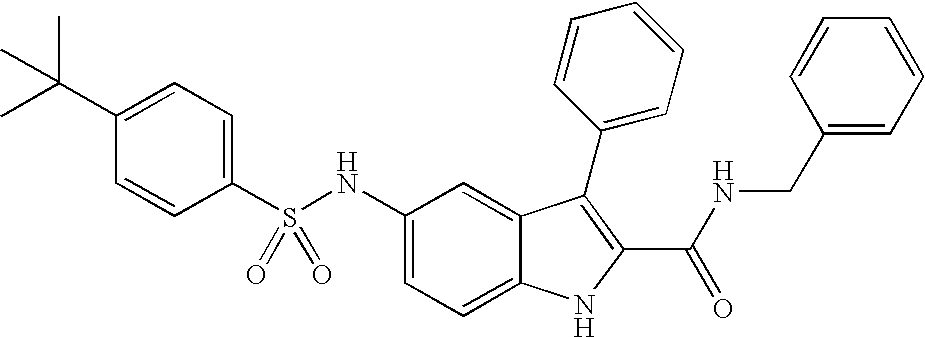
C1(C(C)(C)C)=CC=C(S(NC2=CC=C3C(=C2)C(C2=CC=CC=C2)=C(C(NCC2=CC=CC=C2)=O)N3)(=O)=O)C=C1
